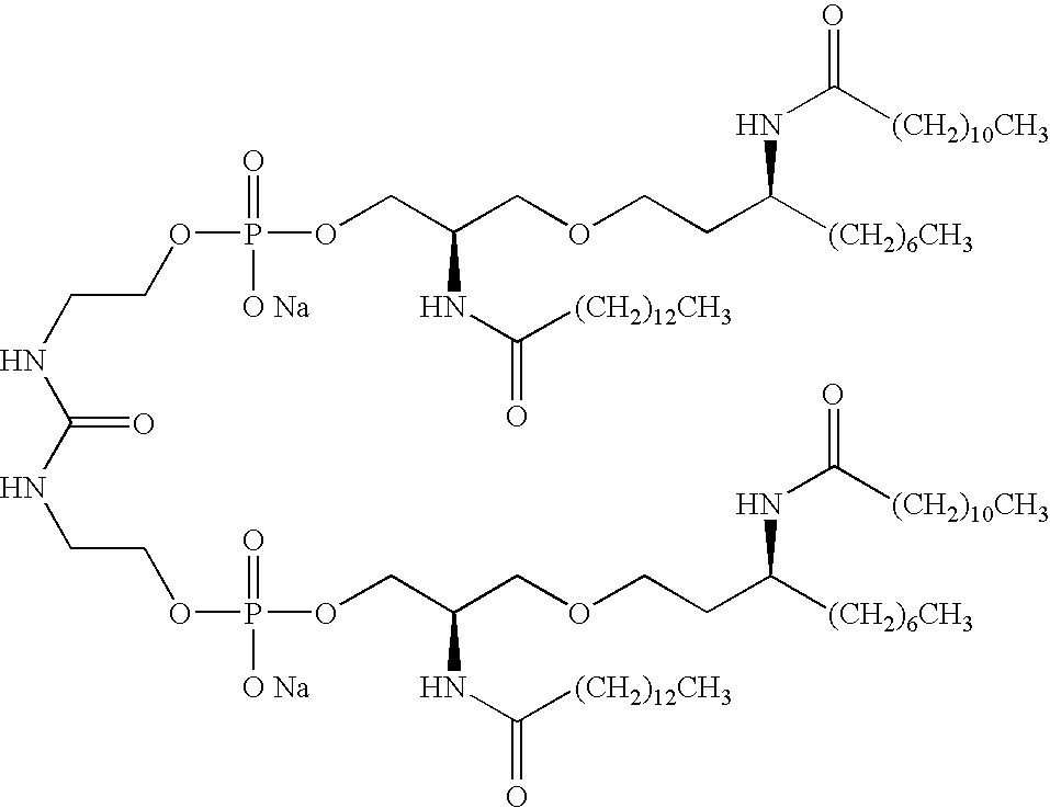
C(=O)(NCCOP(OCC(COCCC([(CH2)6CH3])NC(=O)[(CH2)10CH3])NC(=O)[(CH2)12CH3])(=O)[O Na])NCCOP(OCC(COCCC([(CH2)6CH3])NC(=O)[(CH2)10CH3])NC(=O)[(CH2)12CH3])(=O)[O Na]
